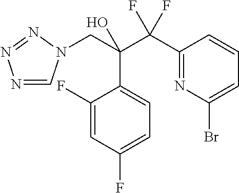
N1=CN(CC(C(C2=NC(Br)=CC=C2)(F)F)(O)C2=CC=C(F)C=C2F)N=N1
